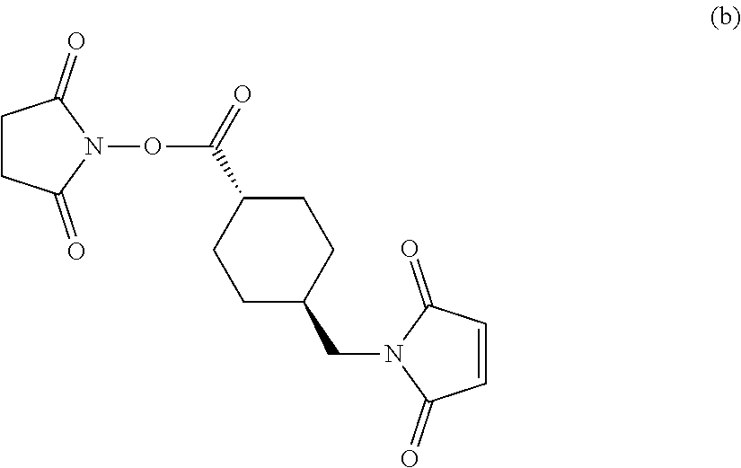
C1=CC(=O)N(CC2CCC(C(=O)ON3C(=O)CCC3=O)CC2)C1=O
